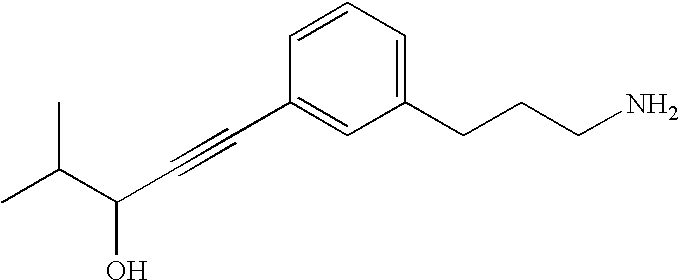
C(C(C#CC1=CC(CCCN)=CC=C1)O)(C)C
